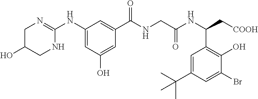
C1(NC2=NCC(O)CN2)=CC(O)=CC(C(NCC(NC(C2=C(O)C(Br)=CC(C(C)(C)C)=C2)C[COOH])=O)=O)=C1
